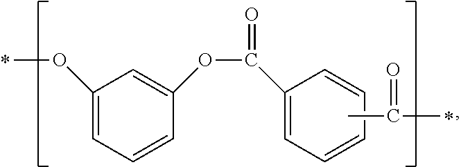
C1(OC)=CC=CC(OC(C2=CC=CC=C2)=O)=C1.CC(C)=O
